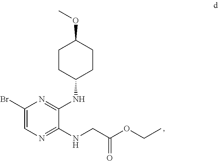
C1(Br)=CN=C(NCC(=O)OCC)C(NC2CCC(OC)CC2)=N1
